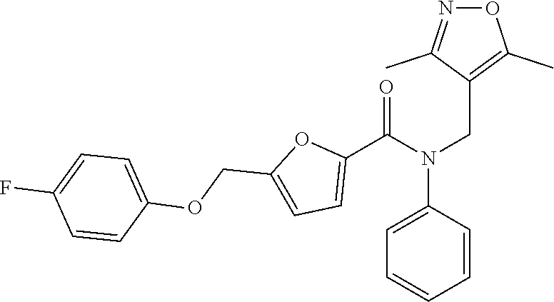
O1N=C(C)C(CN(C(=O)C2=CC=C(COC3=CC=C(F)C=C3)O2)C2=CC=CC=C2)=C1C
